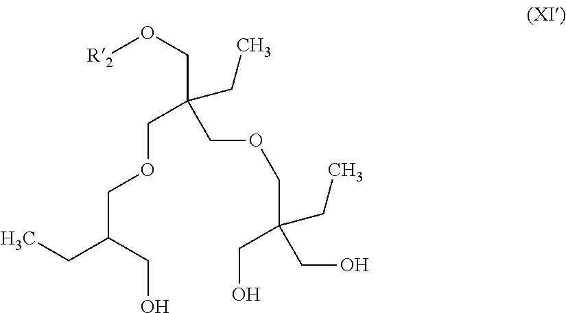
[R2]OCC(COCC(CC)CO)(COCC(CO)(CO)CC)CC
